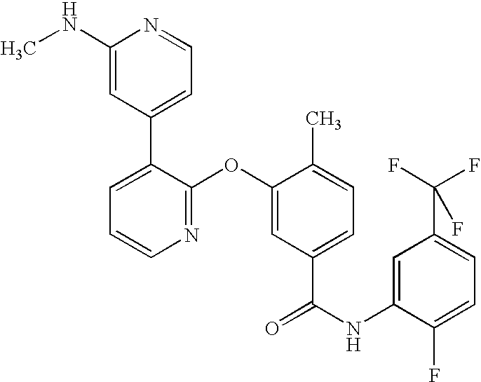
N1=C(OC2=CC(C(NC3=CC(C(F)(F)F)=CC=C3F)=O)=CC=C2C)C(C2=CC=NC(NC)=C2)=CC=C1
